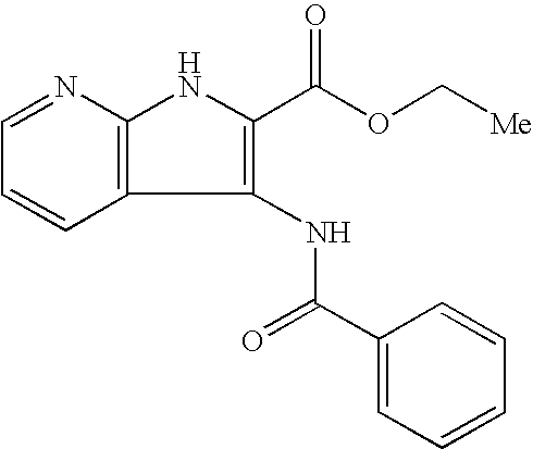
C12=C(N=CC=C1)NC(C(OC[Me])=O)=C2NC(=O)C1=CC=CC=C1
